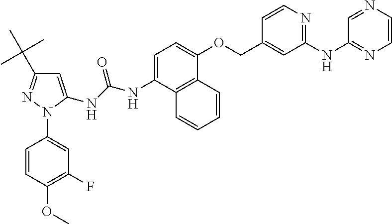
C1=C(NC(NC2=CC(C(C)(C)C)=NN2C2=CC(F)=C(OC)C=C2)=O)C2=C(C(OCC3=CC(NC4=NC=CN=C4)=NC=C3)=C1)C=CC=C2
